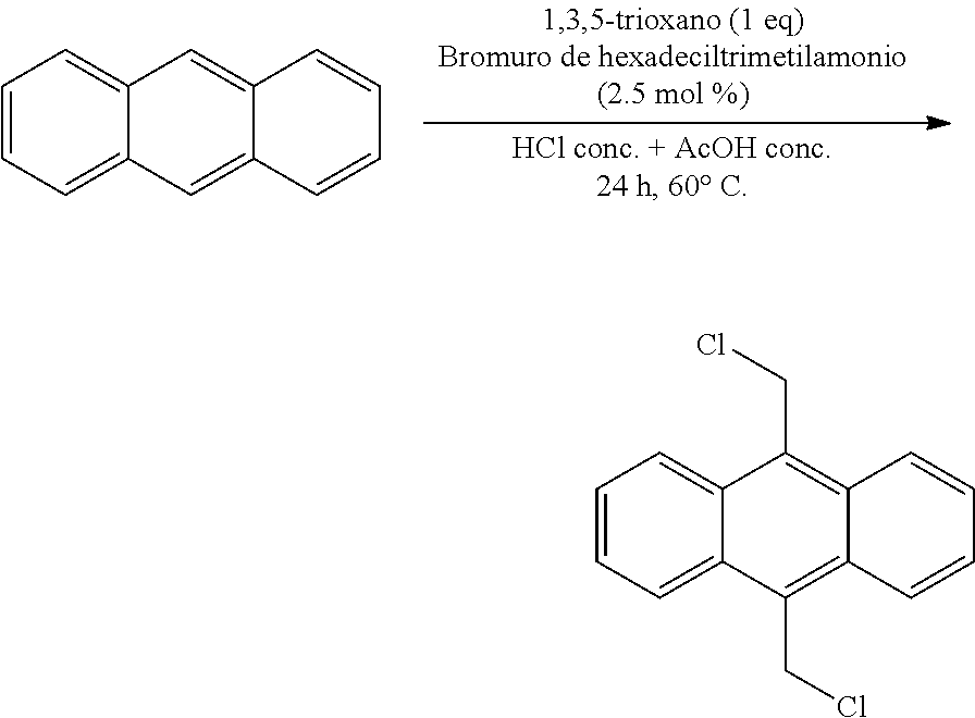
C1=CC=C2C(=C1)C=C1C(=C2)C=CC=C1.C1=CC=C2C(=C1)C(CCl)=C1C(=C2CCl)C=CC=C1
